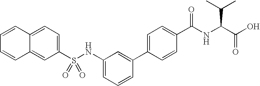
C1=C2C(=CC(S(NC3=CC=CC(C4=CC=C(C(NC(C(=O)O)C(C)C)=O)C=C4)=C3)(=O)=O)=C1)C=CC=C2
